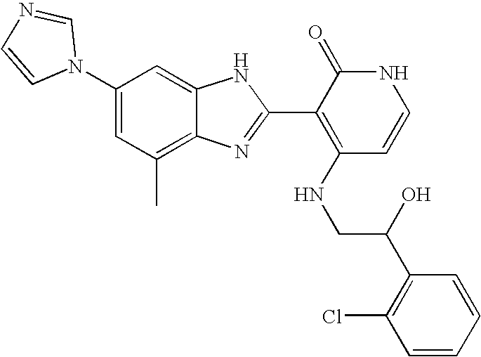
C1(C)=C2C(=CC(N3C=NC=C3)=C1)NC(C1=C(NCC(C3=C(Cl)C=CC=C3)O)C=CNC1=O)=N2
